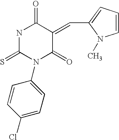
S=C1N(C2=CC=C(Cl)C=C2)C(=O)C(=CC2=CC=CN2C)C(=O)N1
